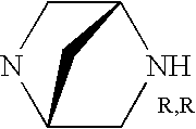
C12CNC(CN1)C2
